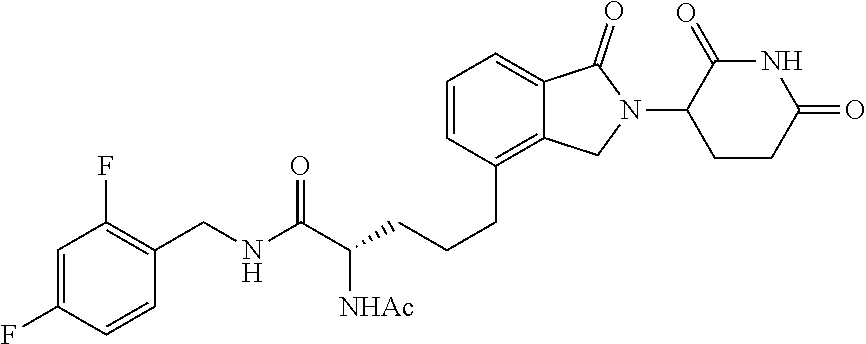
C1=CC(CCCC(C(NCC2=C(F)C=C(F)C=C2)=O)[NHAc])=C2C(=C1)C(=O)N(C1CCC(=O)NC1=O)C2
